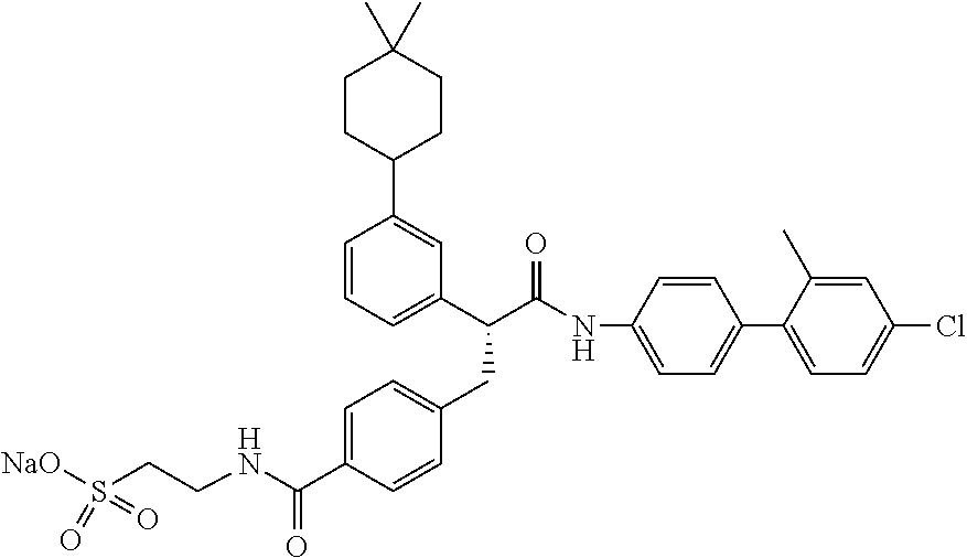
C1(NC(C(C2=CC=CC(C3CCC(C)(C)CC3)=C2)CC2=CC=C(C(NCCS([NaO])(=O)=O)=O)C=C2)=O)=CC=C(C2=CC=C(Cl)C=C2C)C=C1
